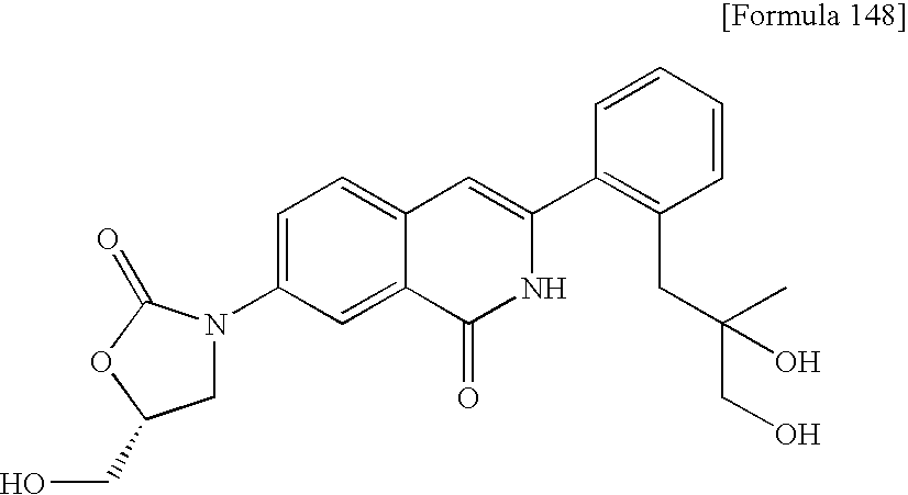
C1N(C2=CC=C3C(=C2)C(=O)NC(C2=C(CC(CO)(C)O)C=CC=C2)=C3)C(=O)OC1CO
